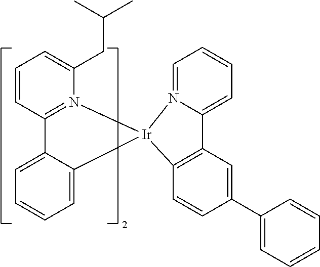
C1=N2C(=CC=C1)C1=C(C=CC(C3=CC=CC=C3)=C1)[Ir]21C2=CC=CC=C2C2=N1C(CC(C)C)=CC=C2
